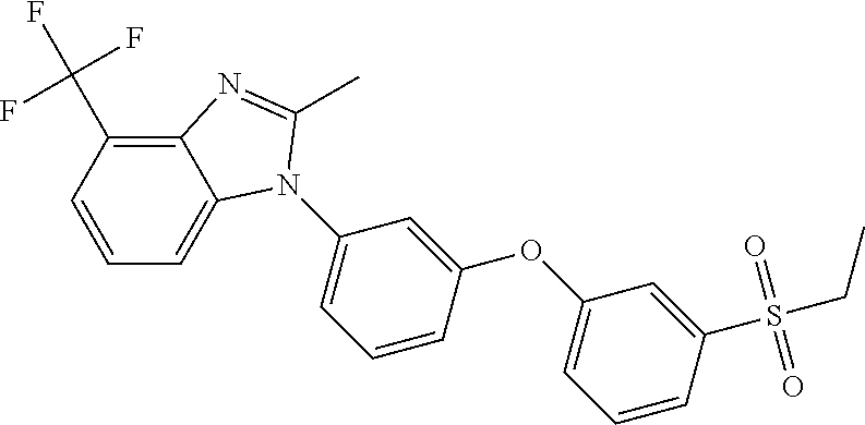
C(C1=C2C(=CC=C1)N(C1=CC=CC(OC3=CC=CC(S(CC)(=O)=O)=C3)=C1)C(C)=N2)(F)(F)F
